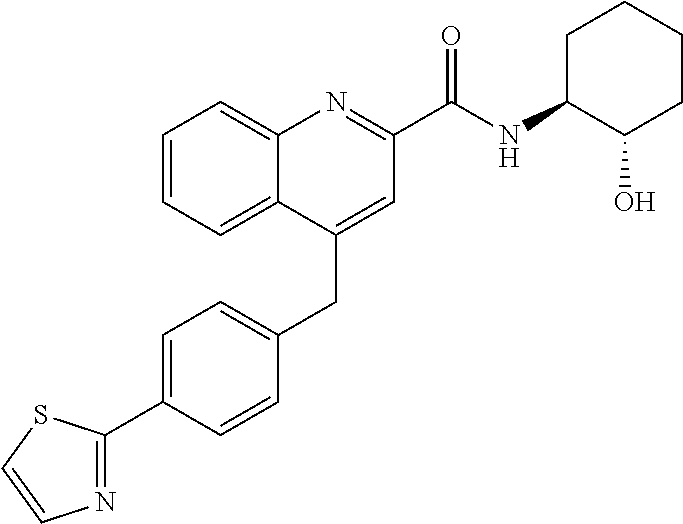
C1=C(C2=NC=CS2)C=CC(CC2=CC(C(NC3C(O)CCCC3)=O)=NC3=CC=CC=C23)=C1
